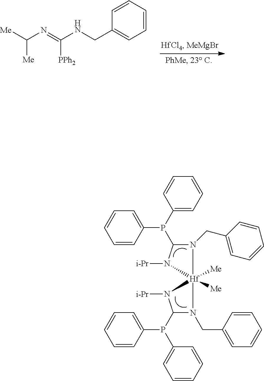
N1(CC2=CC=CC=C2)C(P(C2=CC=CC=C2)C2=CC=CC=C2)N([i-Pr])[Hf]12([Me])([Me])N(CC1=CC=CC=C1)C(P(C1=CC=CC=C1)C1=CC=CC=C1)N2[i-Pr].C([Me])(N=C([PPh2])NCC1=CC=CC=C1)[Me]
